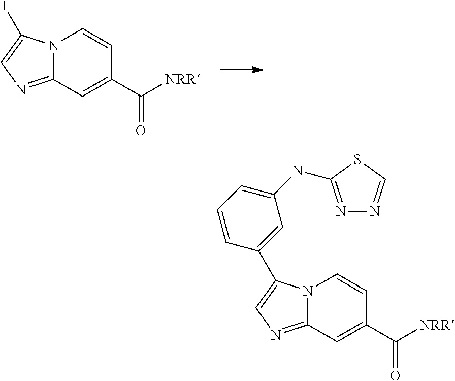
N12C(=NC=C1I)C=C(C(=O)[NRR])C=C2.N12C(=NC=C1C1=CC(NC3=NN=CS3)=CC=C1)C=C(C(=O)[NRR])C=C2
